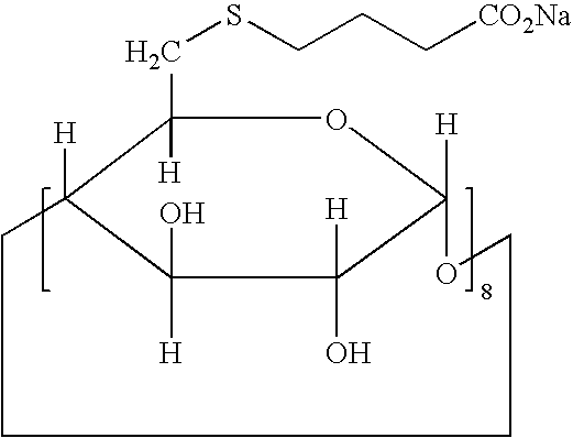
C1(CSCCC[CO2Na])([H])C2([H])C([H])(O)C([H])(O)C([H])(O1)OCCCC2
